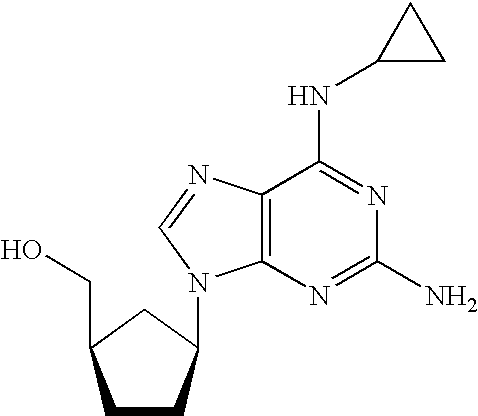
C12=C(N=C(N)N=C1NC1CC1)N(C1CCC(CO)C1)C=N2
